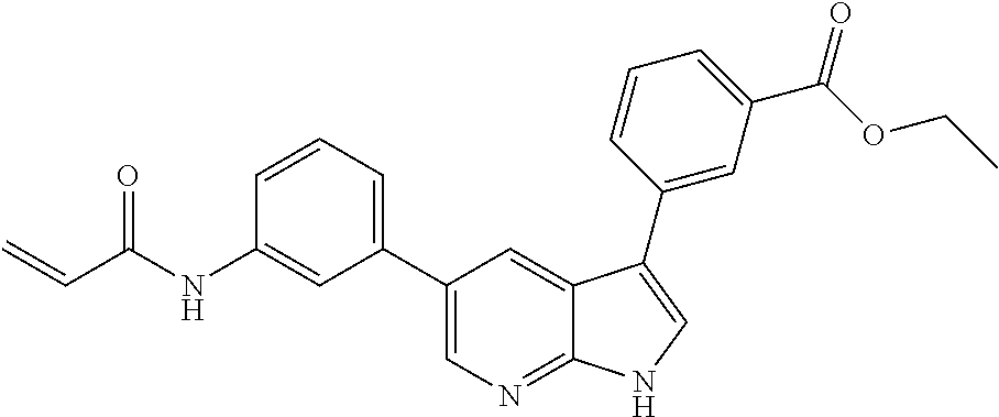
C(C(NC1=CC(C2=CN=C3C(=C2)C(C2=CC(C(=O)OCC)=CC=C2)=CN3)=CC=C1)=O)=C
